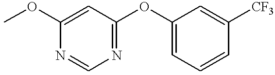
COC1=CC(OC2=CC=CC([CF3])=C2)=NC=N1
